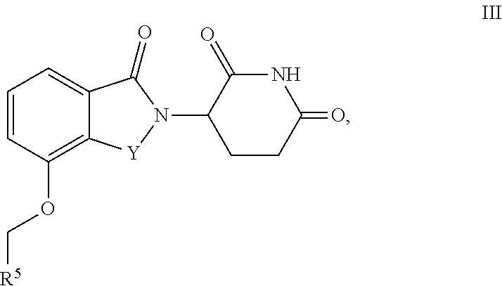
C(OC1=C2C(=CC=C1)C(=O)N(C1CCC(=O)NC1=O)[Y]2)[R5]
